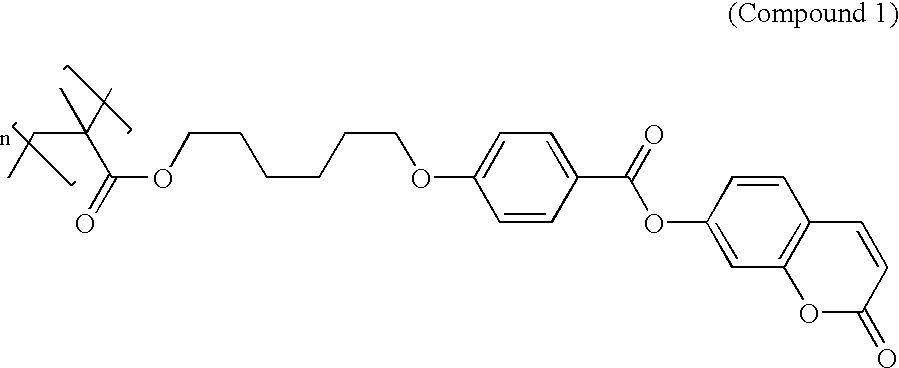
CCC(C(=O)OCCCCCCOC1=CC=C(C(=O)OC2=CC3=C(C=C2)C=CC(=O)O3)C=C1)(C)C
